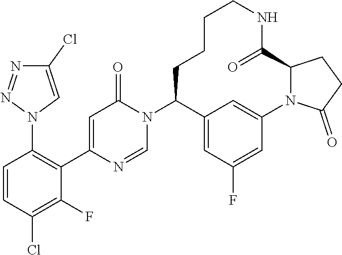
C1=CC(Cl)=C(F)C(C2=CC(=O)N(C3C4=CC(F)=CC(=C4)N4C(C(=O)NCCCC3)CCC4=O)C=N2)=C1N1C=C(Cl)N=N1
